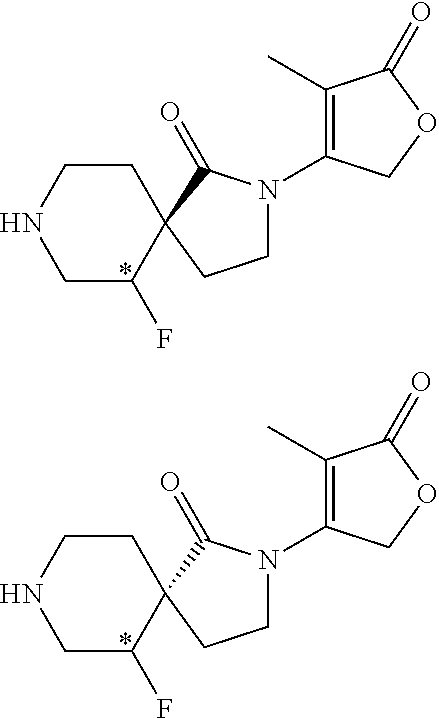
C1CNCC(F)C12CCN(C1=C(C)C(=O)OC1)C2=O.C1CNCC(F)C12CCN(C1=C(C)C(=O)OC1)C2=O
